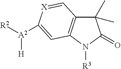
C1(C)(C)C2=C(N([R3])C1=O)C=C([A2]([R2])[H])[X]=C2
